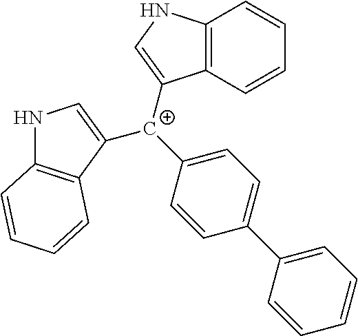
C12=C(C=CC=C1)C([C+](C1=CC=C(C3=CC=CC=C3)C=C1)C1=CNC3=C1C=CC=C3)=CN2
